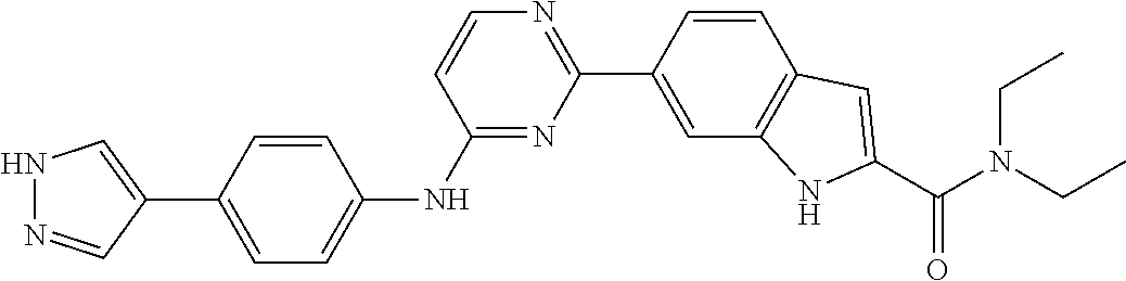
C1=CC(C2=NC=CC(NC3=CC=C(C4=CNN=C4)C=C3)=N2)=CC2=C1C=C(C(N(CC)CC)=O)N2
